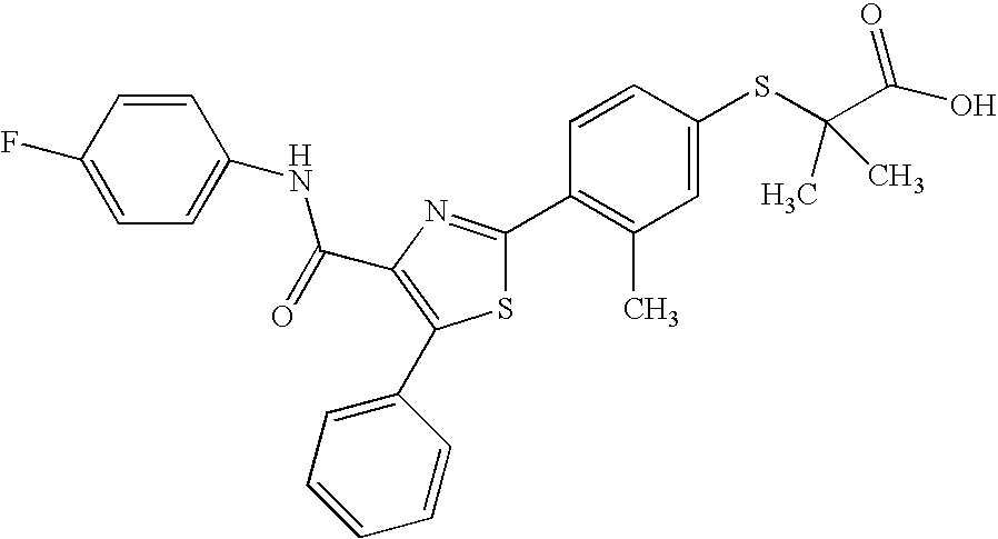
C(C1=C(C2=CC=CC=C2)SC(C2=C(C)C=C(SC(C(O)=O)(C)C)C=C2)=N1)(=O)NC1=CC=C(F)C=C1
